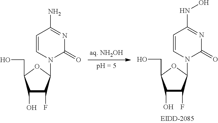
N1(C2C(F)C(O)C(CO)O2)C(=O)N=C(N)C=C1.N1(C2C(F)C(O)C(CO)O2)C(=O)N=C(NO)C=C1
